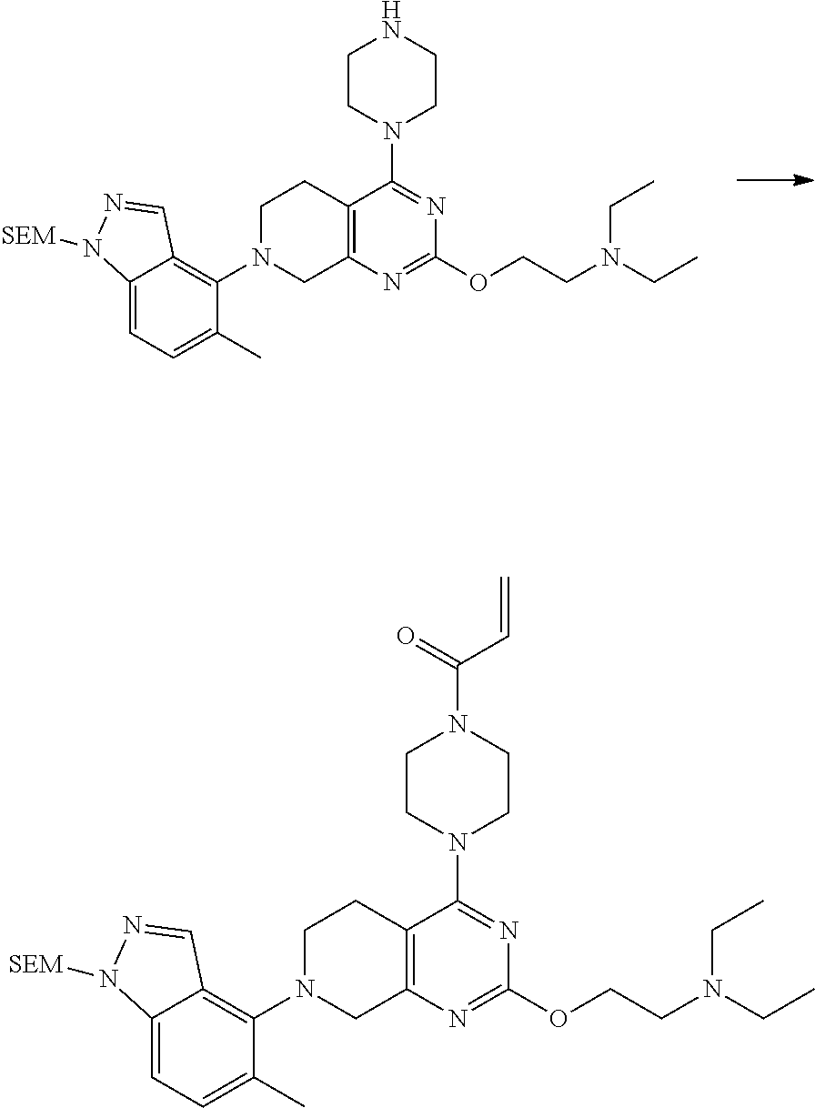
C12=C(N=C(OCCN(CC)CC)N=C1N1CCNCC1)CN(C1=C3C(=CC=C1C)N([SEM])N=C3)CC2.C12=C(N=C(OCCN(CC)CC)N=C1N1CCN(C(=O)C=C)CC1)CN(C1=C3C(=CC=C1C)N([SEM])N=C3)CC2
